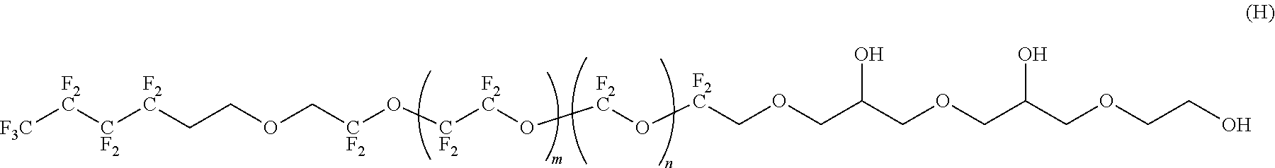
[CF2]([F2C]CCOC[CF2]O[CF2][F2C]O[F2C]O[F2C]COCC(COCC(COCCO)O)O)[F2C][F3C]
